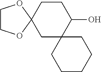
C1C2(CCC(O)C13CCCCC3)OCCO2
